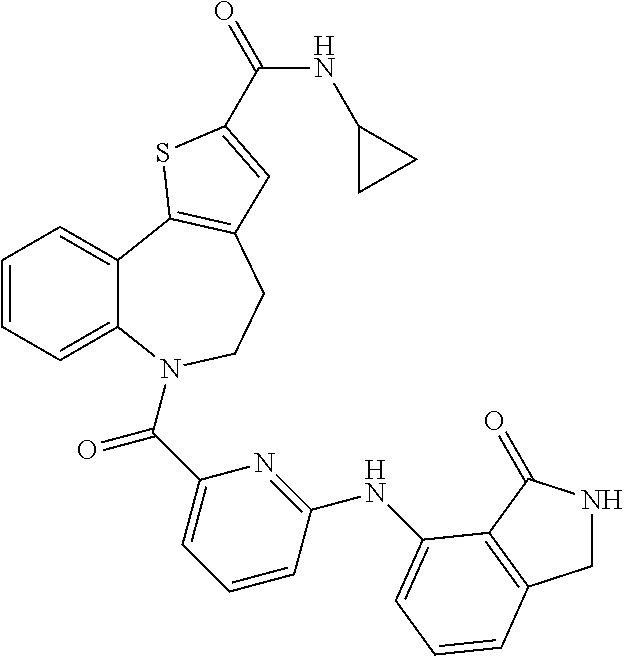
C1NC(=O)C2=C1C=CC=C2NC1=NC(C(=O)N2C3=CC=CC=C3C3=C(CC2)C=C(C(NC2CC2)=O)S3)=CC=C1
